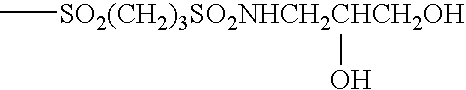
C[SO2(CH2)3SO2NHCH2CHCH2OH]O
